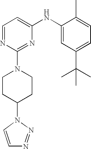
C1=NC(N2CCC(N3C=CN=N3)CC2)=NC(NC2=CC(C(C)(C)C)=CC=C2C)=C1
